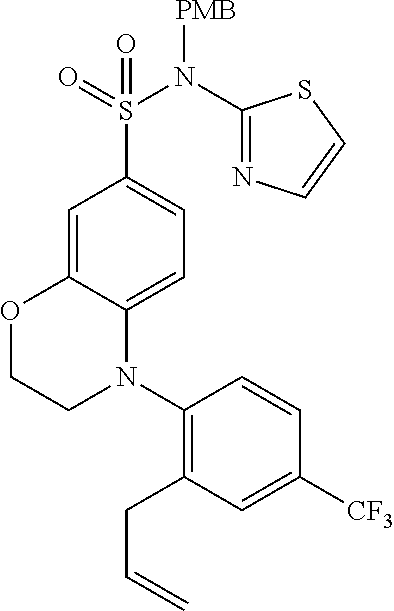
C1=C2C(=CC=C1S(=O)(N(C1=NC=CS1)[PMB])=O)N(C1=C(CC=C)C=C([CF3])C=C1)CCO2
